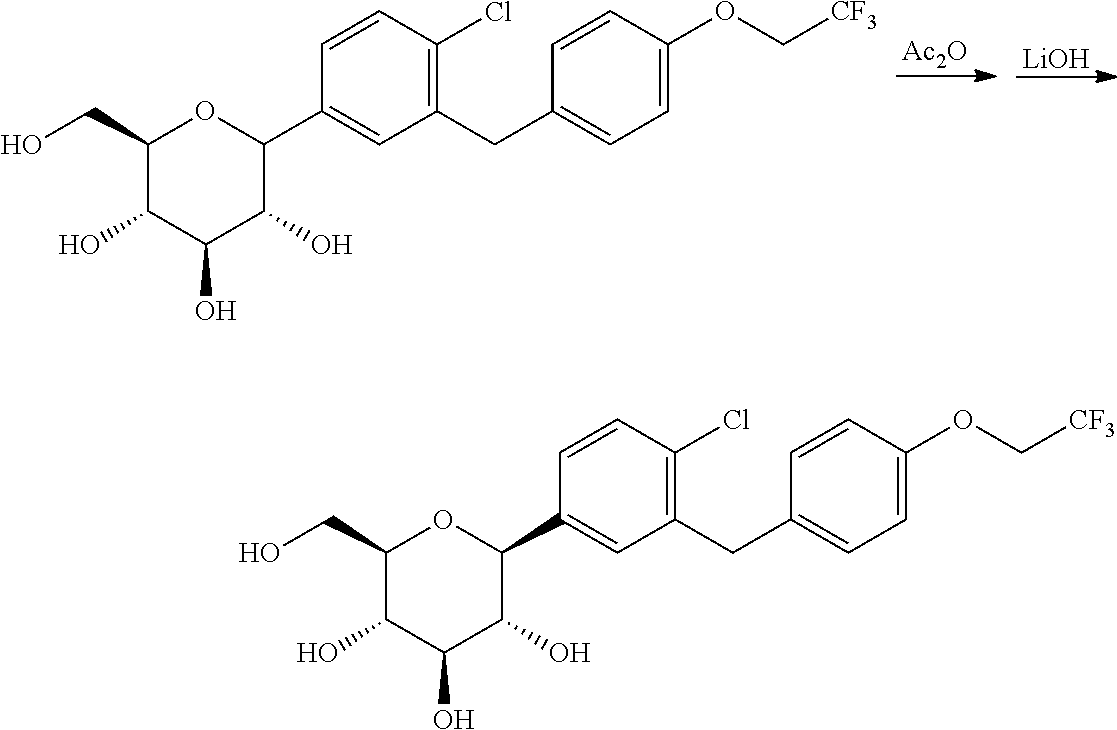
C1(CO)C(O)C(O)C(O)C(C2=CC(CC3=CC=C(OC[CF3])C=C3)=C(Cl)C=C2)O1.[Ac2O].[LiOH].C1(CO)C(O)C(O)C(O)C(C2=CC(CC3=CC=C(OC[CF3])C=C3)=C(Cl)C=C2)O1
